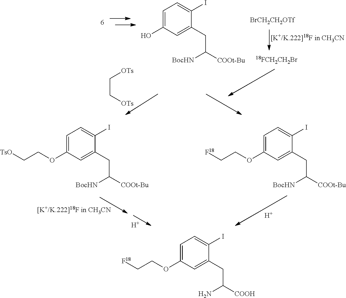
C1=C(OCC[TsO])C=C(CC([COOt-Bu])[BocHN])C(I)=C1.C1=C(OCC[F18])C=C(CC([COOt-Bu])[BocHN])C(I)=C1.[H].[H].[BrCH2CH2OTf].[18FCH2CH2Br].C1=C(O)C=C(CC([COOt-Bu])[BocHN])C(I)=C1.C(C[OTs])[OTs].C1=C(OCC[F18])C=C(CC([COOH])N)C(I)=C1
